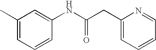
C1(C)=CC=CC(NC(CC2=CC=CC=N2)=O)=C1
